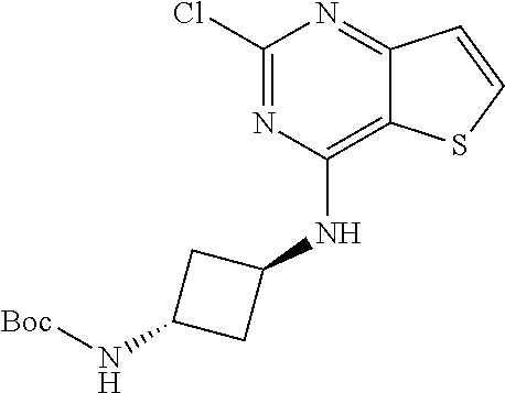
N1=C(Cl)N=C2C(=C1NC1CC(N[Boc])C1)SC=C2
